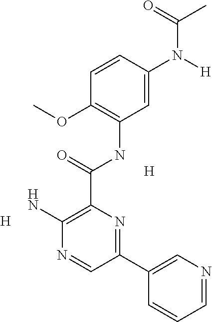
C1(C(NC2=C(OC)C=CC(N([H])C(=O)C)=C2)=O)=C(N)N=CC(C2=CN=CC=C2)=N1.[H].[H]
